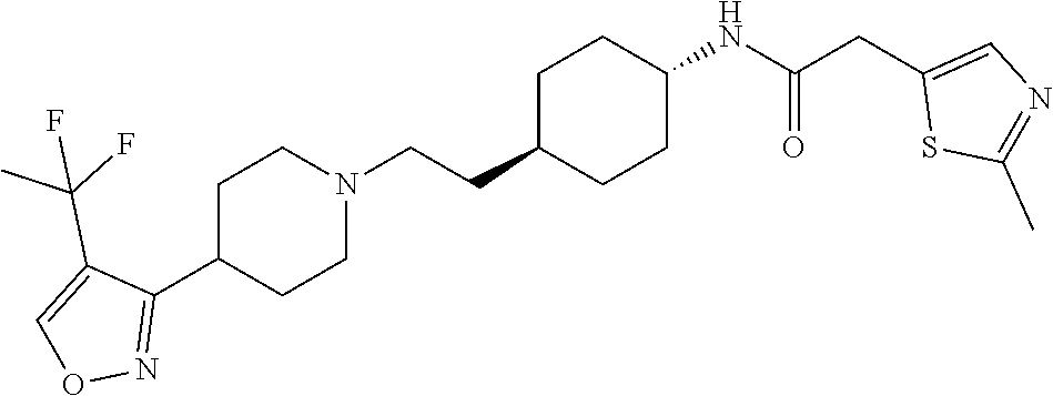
C1(C2=NOC=C2C(F)(C)F)CCN(CCC2CCC(NC(CC3=CN=C(C)S3)=O)CC2)CC1
